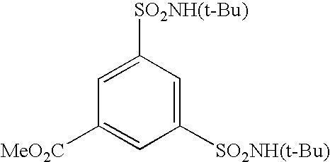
C1=C([SO2NH(t-Bu)])C=C([SO2NH(t-Bu)])C=C1[MeO2C]
